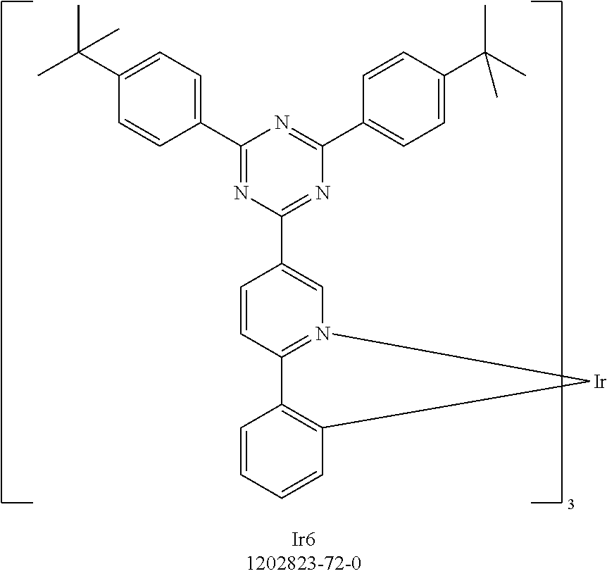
C1(C2=NC(C3=CN4=C(C=C3)C3=C(C=CC=C3)[Ir]4)=NC(C3=CC=C(C(C)(C)C)C=C3)=N2)=CC=C(C(C)(C)C)C=C1
